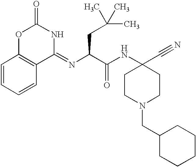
C1=CC=CC2=C1OC(=O)NC2=NC(C(NC1(C#N)CCN(CC2CCCCC2)CC1)=O)CC(C)(C)C
